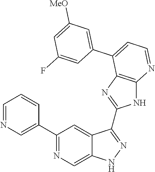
C1(C2=NC=C3C(=C2)C(C2=NC4=C(N2)N=CC=C4C2=CC([MeO])=CC(F)=C2)=NN3)=CN=CC=C1
